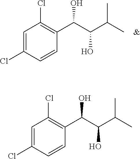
C1=C(Cl)C=CC(C(C(C(C)C)O)O)=C1Cl.C1=C(Cl)C=CC(C(C(C(C)C)O)O)=C1Cl
